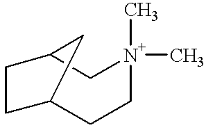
[N+]1(C)(C)CCC2CCC(C1)C2
